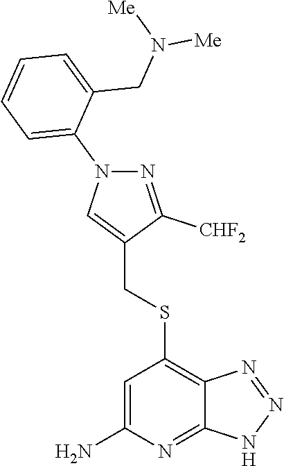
S(C1=C2C(=NC(N)=C1)NN=N2)CC1=CN(C2=CC=CC=C2CN([Me])[Me])N=C1[CHF2]
